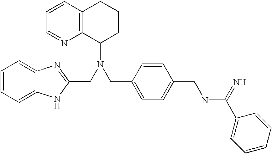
C1=CC2=C(N=C1)C(N(CC1=NC3=CC=CC=C3N1)CC1=CC=C(CNC(C3=CC=CC=C3)=N)C=C1)CCC2
